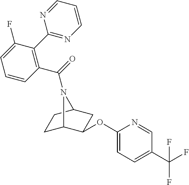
C1(C2=C(C(=O)N3C4CCC3CC4OC3=CC=C(C(F)(F)F)C=N3)C=CC=C2F)=NC=CC=N1
